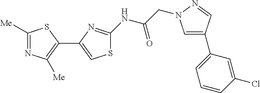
C1([Me])=NC([Me])=C(C2=CSC(NC(CN3C=C(C4=CC=CC(Cl)=C4)C=N3)=O)=N2)S1
